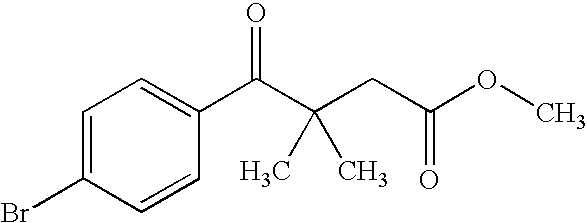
C1=C(Br)C=CC(C(C(CC(OC)=O)(C)C)=O)=C1
